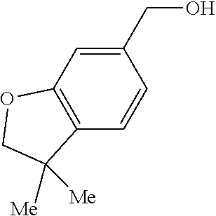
C1(CO)=CC2=C(C=C1)C([Me])([Me])CO2
